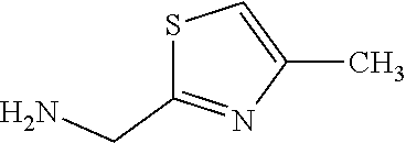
C1(C)=CSC(CN)=N1
